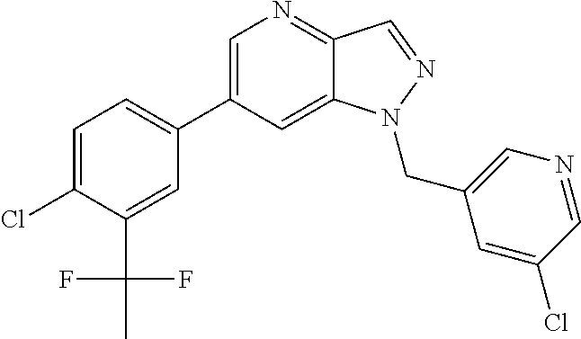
C1(C2=CC=C(Cl)C(C(F)(F)C)=C2)=CN=C2C(=C1)N(CC1=CN=CC(Cl)=C1)N=C2
